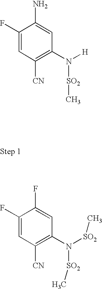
C1(F)=CC([CN])=C(N([SO2]C)[H])C=C1N.C1(F)=CC([CN])=C(N([SO2]C)[SO2]C)C=C1F
